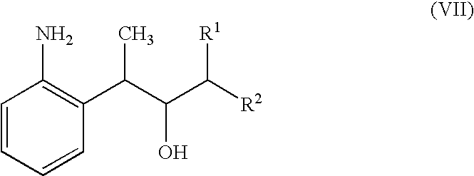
C1=CC=CC(C(C(C([R2])[R1])O)C)=C1N
